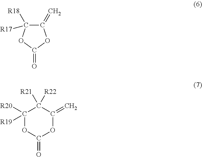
C1(=C)OC(=O)OC1([R17])[R18].C1([R20])([R19])OC(=O)OC(=C)C1([R21])[R22]
